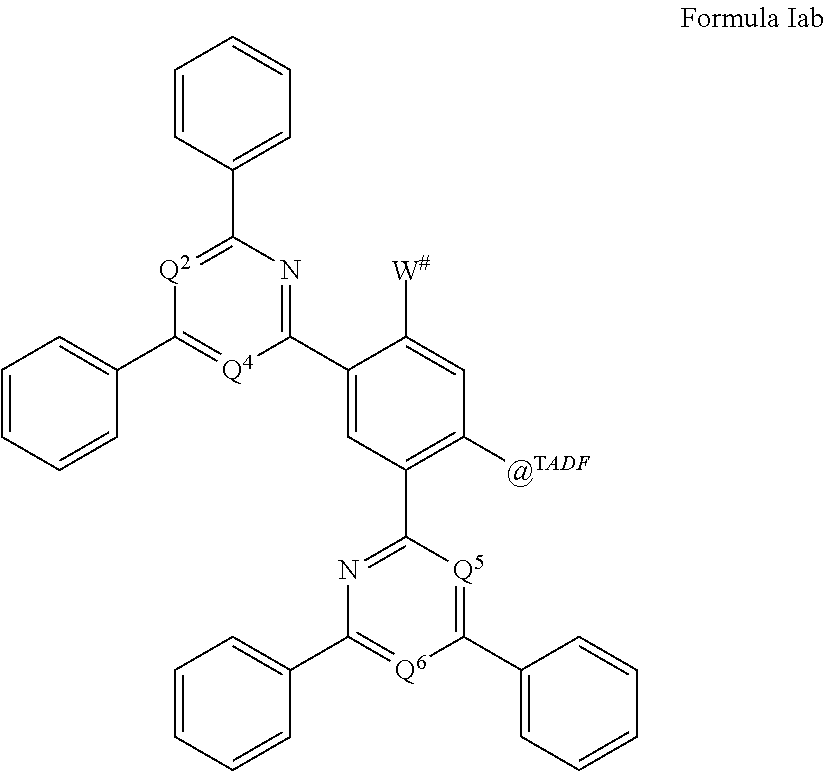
C1(C2=NC(C3=CC=CC=C3)=[Q2]C(C3=CC=CC=C3)=[Q4]2)=CC(C2=NC(C3=CC=CC=C3)=[Q6]C(C3=CC=CC=C3)=[Q5]2)=C([@TADF])C=C1[W#]
